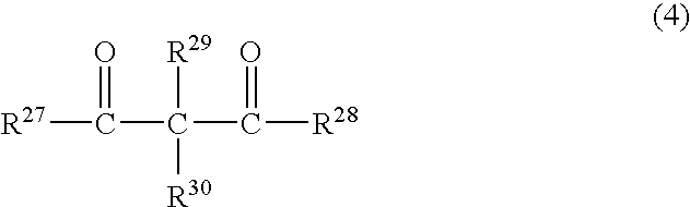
[R27]C(=O)C([R29])([R30])C(=O)[R28]
